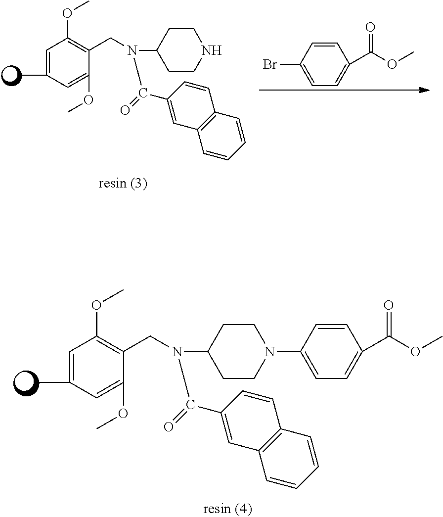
C1=C(C)C=C(OC)C(CN(C2CCNCC2)C(=O)C2=CC3=C(C=C2)C=CC=C3)=C1OC.C1=CC(Br)=CC=C1C(OC)=O.C1=C(C)C=C(OC)C(CN(C2CCN(C3=CC=C(C(OC)=O)C=C3)CC2)C(=O)C2=CC3=C(C=C2)C=CC=C3)=C1OC
